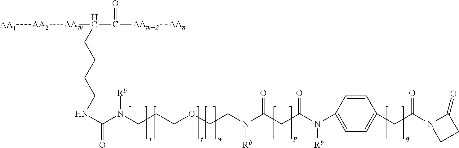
C(=O)(NCCCCC(C(=O)[AAm+2][AAn])[AA][AA2][AA1])N([Rb])CCCOCCN(C(CC(N([Rb])C1=CC=C(CC(N2C(=O)CC2)=O)C=C1)=O)=O)[Rb]
